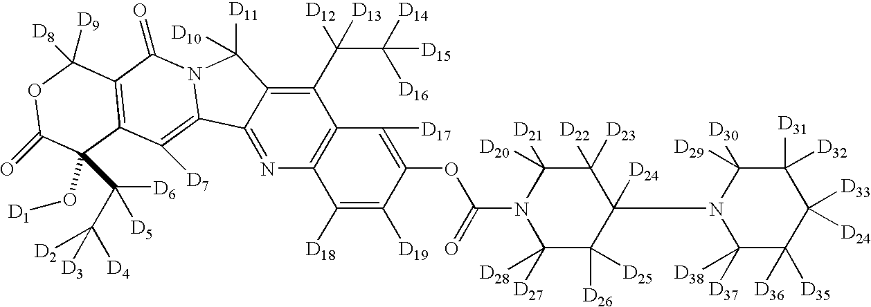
C1(C(C([D16])([D14])[D15])([D12])[D13])=C2C(=NC3=C1C([D17])=C(OC(=O)N1C([D27])([D28])C([D26])([D25])C([D24])(N4C([D37])([D38])C([D35])([D36])C([D33])([D24])C([D32])([D31])C4([D30])[D29])C([D23])([D22])C1([D21])[D20])C([D19])=C3[D18])C1=C([D7])C3=C(C(=O)N1C2([D11])[D10])C([D8])([D9])OC(=O)C3(O[D1])C([D6])([D5])C([D4])([D3])[D2]
